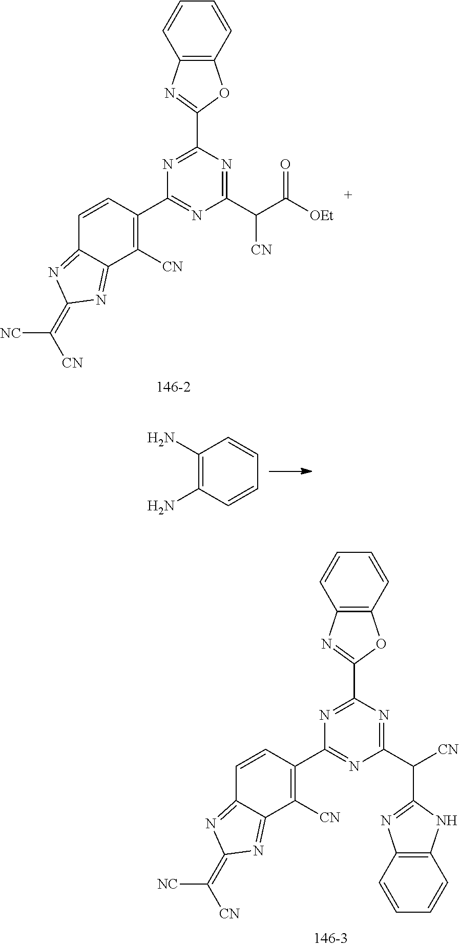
N1=C(C([CN])C2=NC3=C(N2)C=CC=C3)N=C(C2=C([CN])C3=NC(=C([NC])[CN])N=C3C=C2)N=C1C1=NC2=C(O1)C=CC=C2.N1=C(C(C([OEt])=O)[CN])N=C(C2=C([CN])C3=NC(=C([NC])[CN])N=C3C=C2)N=C1C1=NC2=C(O1)C=CC=C2.C1(N)=C(N)C=CC=C1
